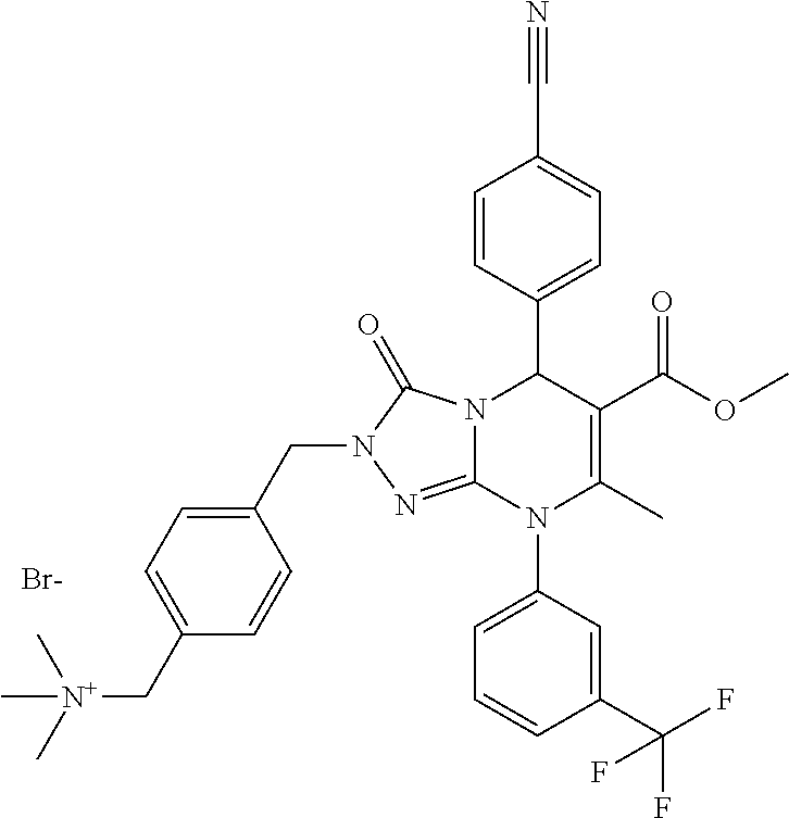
C1=CC(C2N3C(=NN(CC4=CC=C(C[N+](C)(C)C)C=C4)C3=O)N(C3=CC=CC(C(F)(F)F)=C3)C(C)=C2C(OC)=O)=CC=C1C#N.[Br-]
